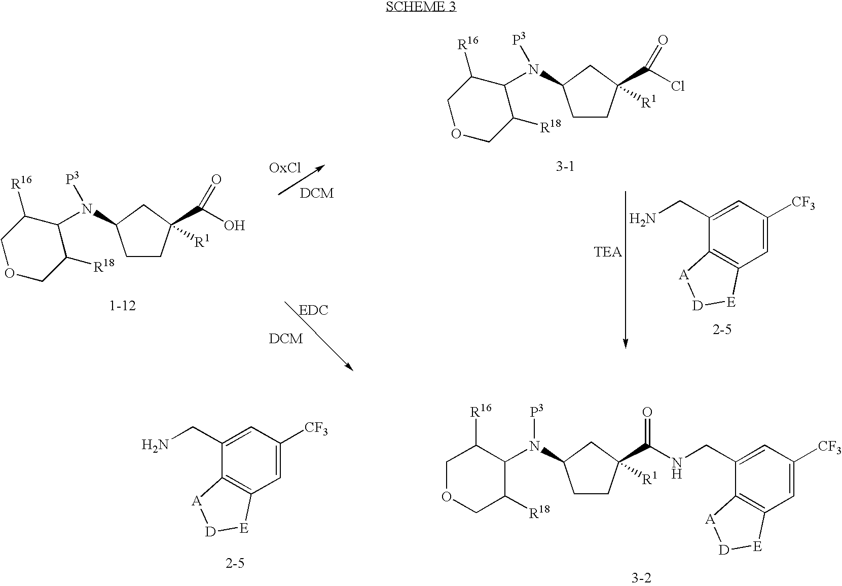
C1C(N(C2C([R18])COCC2[R16])[P3])CCC1(C(O)=O)[R1].C1=C([CF3])C=C(CN)C2=C1[E][D][A]2.C1C(N(C2C([R18])COCC2[R16])[P3])CCC1(C(Cl)=O)[R1].C1=C([CF3])C=C(CN)C2=C1[E][D][A]2.C1OCC([R18])C(N(C2CC(C(NCC3=CC([CF3])=CC4=C3[A][D][E]4)=O)([R1])CC2)[P3])C1[R16]
